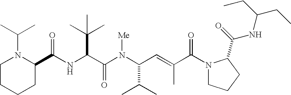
N(C(C(N(C(C(C)C)C=C(C)C(N1CCCC1C(=O)NC(CC)CC)=O)[Me])=O)C(C)(C)C)C(C1N(C(C)C)CCCC1)=O
